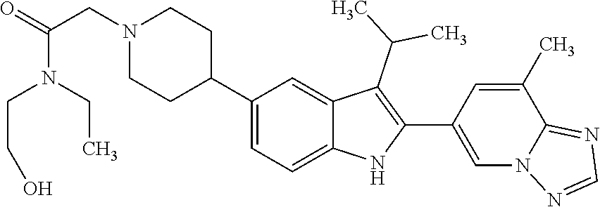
C1(C2CCN(CC(=O)N(CC)CCO)CC2)=CC=C2C(=C1)C(C(C)C)=C(C1=CN3C(=NC=N3)C(C)=C1)N2
